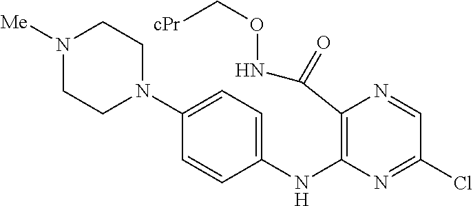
C1(NC2=C(C(=O)NOC[cPr])N=CC(Cl)=N2)=CC=C(N2CCN([Me])CC2)C=C1
